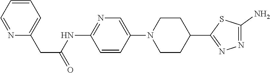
C1=CC(N2CCC(C3=NN=C(N)S3)CC2)=CN=C1NC(CC1=CC=CC=N1)=O
